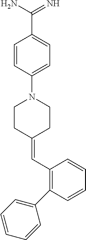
C1=CC(N2CCC(=CC3=C(C4=CC=CC=C4)C=CC=C3)CC2)=CC=C1C(N)=N
